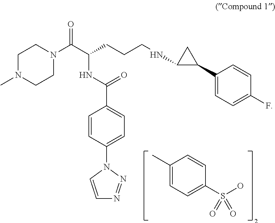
C1(C)=CC=C(S(O)(=O)=O)C=C1.C1=CC(N2C=CN=N2)=CC=C1C(NC(C(N1CCN(C)CC1)=O)CCCNC1C(C2=CC=C(F)C=C2)C1)=O
